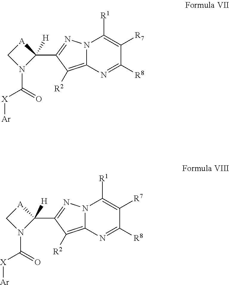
N12C(=C([R2])C(C3([H])[A]CN3C([X][Ar])=O)=N1)N=C([R8])C([R7])=C2[R1].N12C(=C([R2])C(C3([H])[A]CN3C([X][Ar])=O)=N1)N=C([R8])C([R7])=C2[R1]
